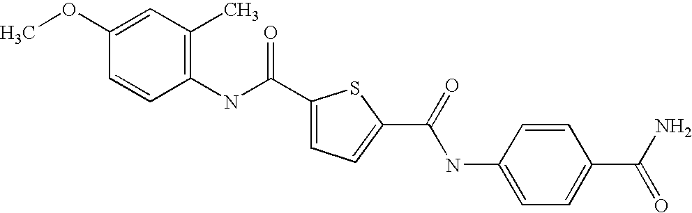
C1(C(NC2=C(C)C=C(OC)C=C2)=O)=CC=C(C(=O)NC2=CC=C(C(N)=O)C=C2)S1
